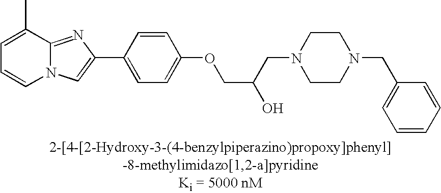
CC1=CC=CN2C1=NC(C1=CC=C(OCC(O)CN3CCN(CC4=CC=CC=C4)CC3)C=C1)=C2
